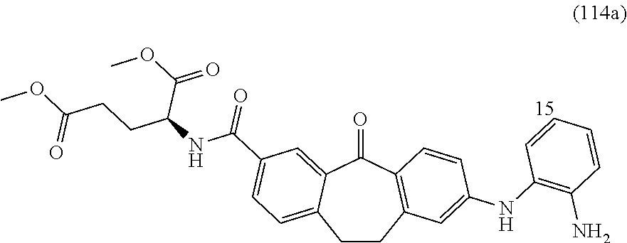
C1CC2=C(C(=O)C3=CC(C(NC(CCC(OC)=O)C(OC)=O)=O)=CC=C13)C=CC(NC1=C(N)C=CC=C1)=C2
